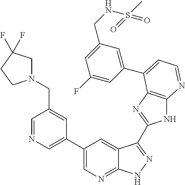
C1=NC=C(C2=CN=C3C(=C2)C(C2=NC4=C(N2)N=CC=C4C2=CC(CNS(C)(=O)=O)=CC(F)=C2)=NN3)C=C1CN1CC(F)(F)CC1
